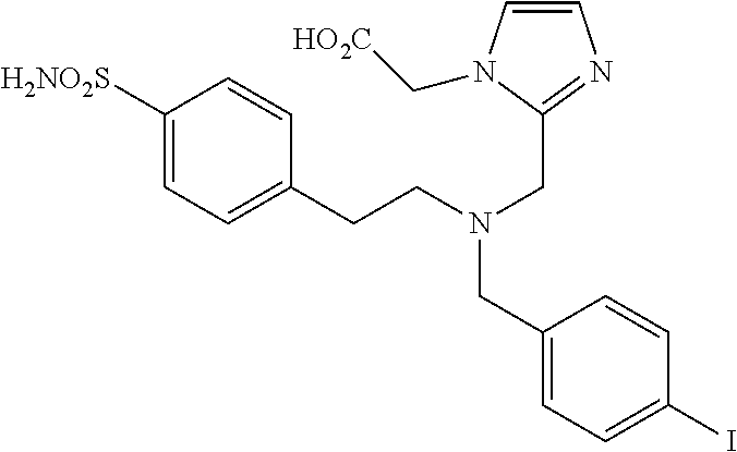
C1=CN(C[HO2C])C(CN(CCC2=CC=C([H2NO2S])C=C2)CC2=CC=C(I)C=C2)=N1
